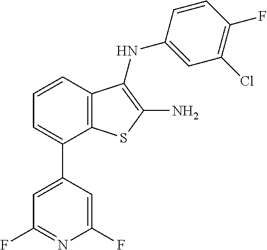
C1=CC2=C(C(C3=CC(F)=NC(F)=C3)=C1)SC(N)=C2NC1=CC(Cl)=C(F)C=C1
